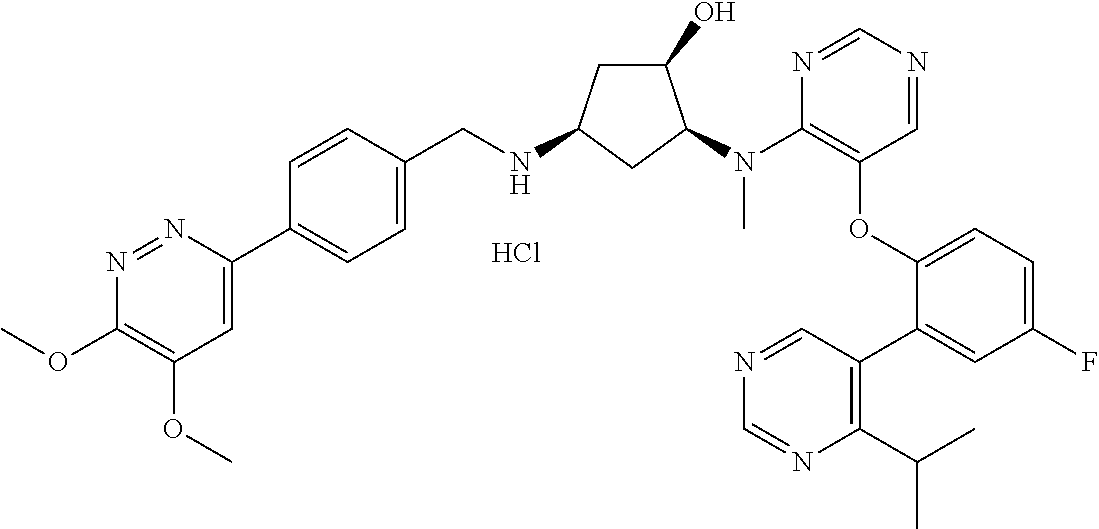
C1(OC)=C(OC)C=C(C2=CC=C(CNC3CC(O)C(N(C4=C(OC5=CC=C(F)C=C5C5=C(C(C)C)N=CN=C5)C=NC=N4)C)C3)C=C2)N=N1.Cl
